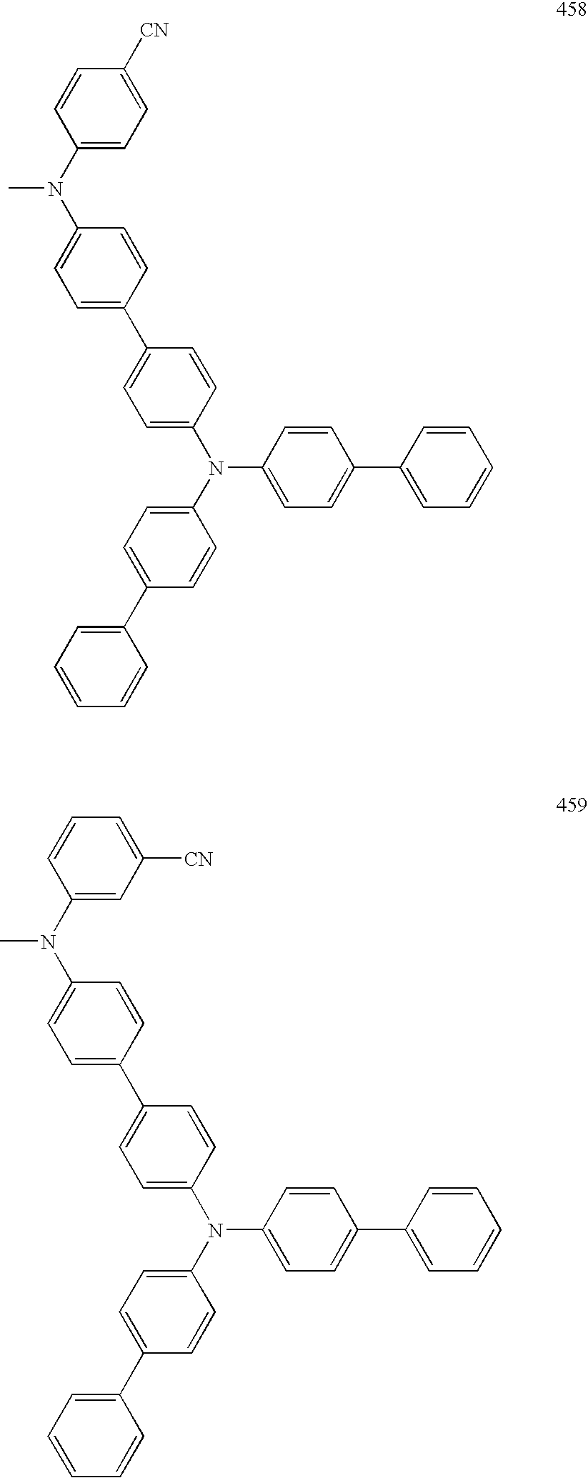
C1(C2=CC=C(N(C3=CC=C(C4=CC=CC=C4)C=C3)C3=CC=C(C4=CC=CC=C4)C=C3)C=C2)=CC=C(N(C2=CC=C([CN])C=C2)C)C=C1.C1(C2=CC=C(N(C3=CC=C(C4=CC=CC=C4)C=C3)C3=CC=C(C4=CC=CC=C4)C=C3)C=C2)=CC=C(N(C2=CC([CN])=CC=C2)C)C=C1
